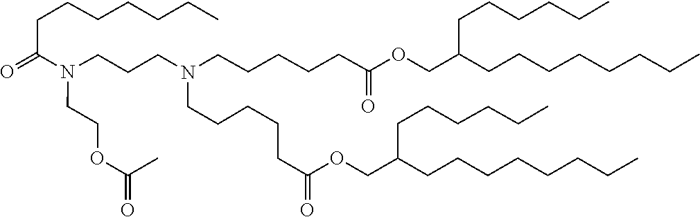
C(C(=O)OCC(CCCCCCCC)CCCCCC)CCCCN(CCCCCC(OCC(CCCCCCCC)CCCCCC)=O)CCCN(CCOC(=O)C)C(=O)CCCCCCC
